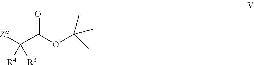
O=C(OC(C)(C)C)C([Za])([R4])[R3]
